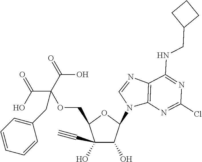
C1(C#C)(O)C(O)C(N2C3=C(N=C2)C(NCC2CCC2)=NC(Cl)=N3)OC1COC(CC1=CC=CC=C1)(C(=O)O)C(O)=O
